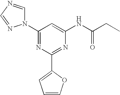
C1(N2C=NC=N2)=NC(C2=CC=CO2)=NC(NC(CC)=O)=C1
